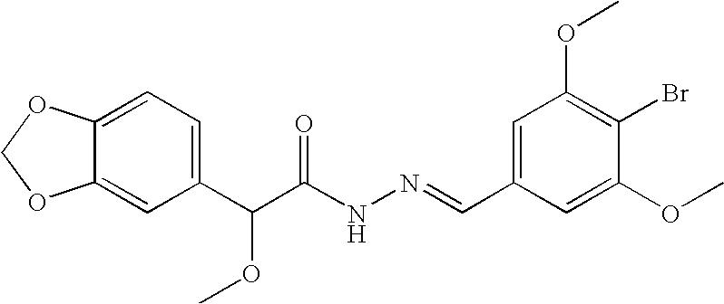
C12=CC(C(C(NN=CC3=CC(OC)=C(Br)C(OC)=C3)=O)OC)=CC=C1OCO2
